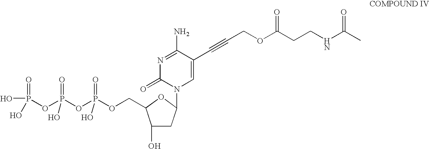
P(OCC1C(O)CC(N2C=C(C#CCOC(CCNC(C)=O)=O)C(N)=NC2=O)O1)(OP(OP(O)(=O)O)(=O)O)(=O)O
